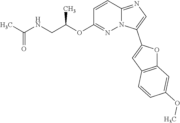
C1=CC2=NC=C(C3=CC4=C(O3)C=C(OC)C=C4)N2N=C1OC(CNC(C)=O)C
